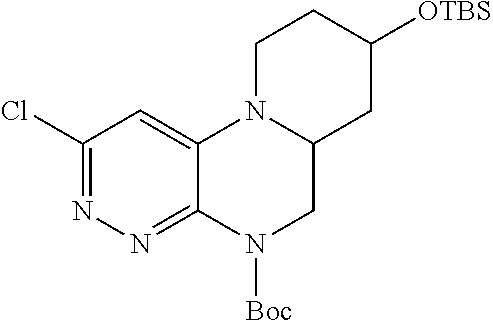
C1(Cl)=NN=C2C(=C1)N1C(CN2[Boc])CC([OTBS])CC1
